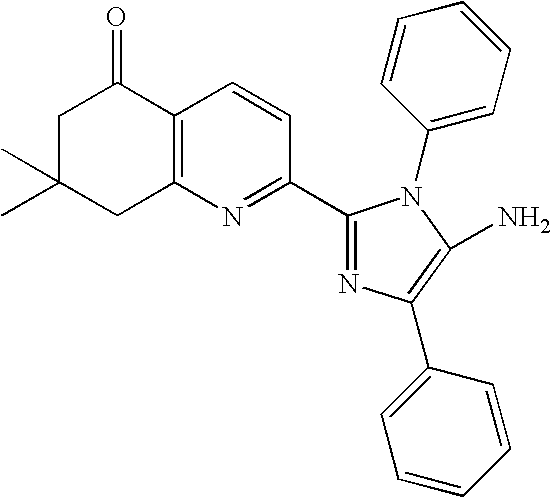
C1C(C)(C)CC2=C(C1=O)C=CC(C1=NC(C3=CC=CC=C3)=C(N)N1C1=CC=CC=C1)=N2
